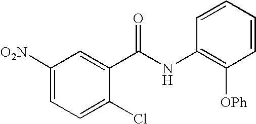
C1([O2N])=CC=C(Cl)C(C(NC2=C([OPh])C=CC=C2)=O)=C1
